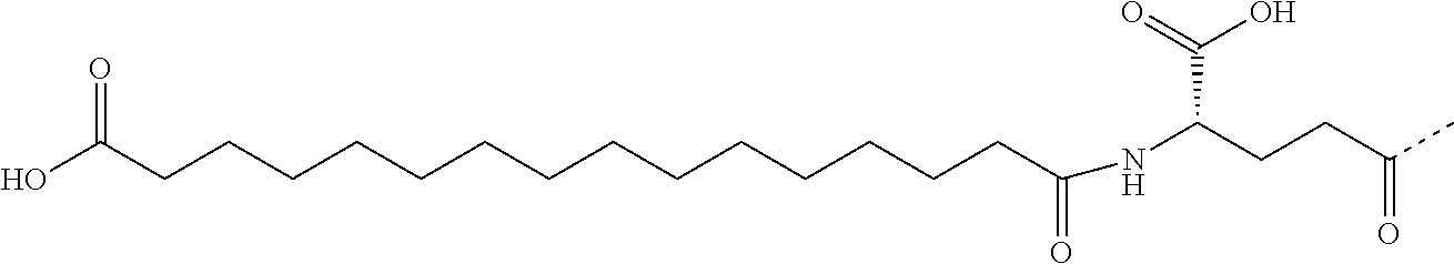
OC(CCCCCCCCCCCCCCC(=O)NC(CCC(C)=O)C(O)=O)=O
